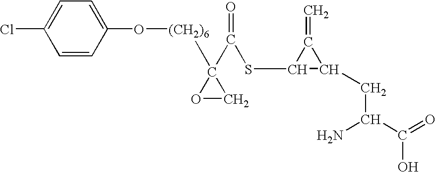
C1=C(O[(CH2)6]C2(C(=O)SC3C(CC(N)C(=O)O)C3=C)OC2)C=CC(Cl)=C1
